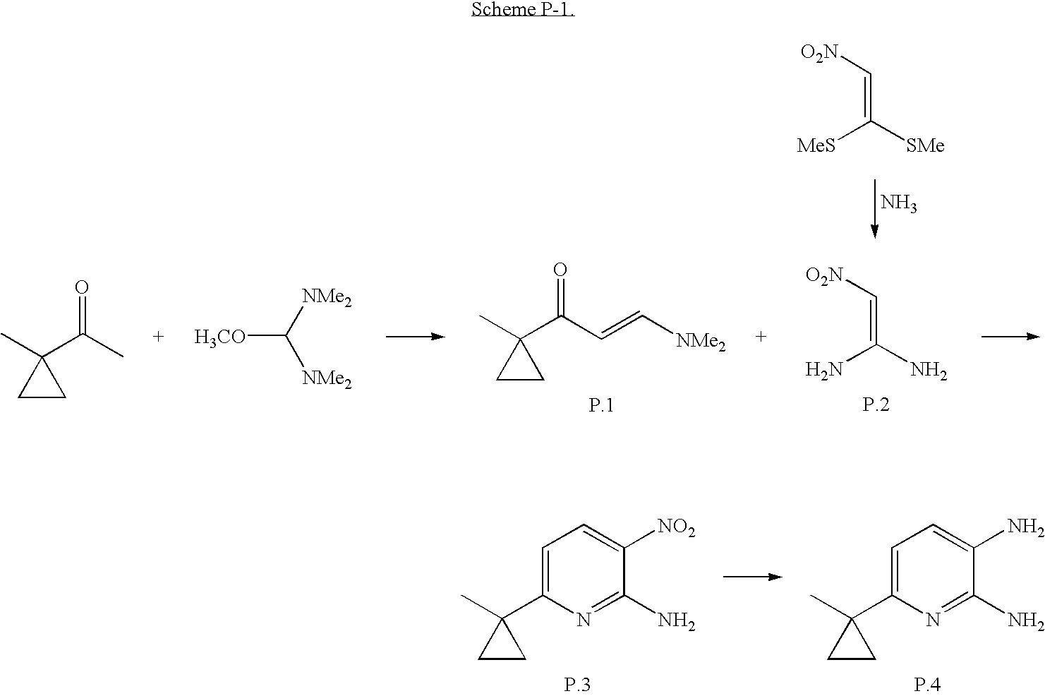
CC1(C(C=C[NMe2])=O)CC1.[P.1].C(=C(N)N)[O2N].[P.2].N.C(=C([SMe])[MeS])[O2N].CC1(C(C)=O)CC1.[H3CO]C([NMe2])[NMe2].CC1(C2=CC=C([NO2])C(N)=N2)CC1.CC1(C2=CC=C(N)C(N)=N2)CC1
